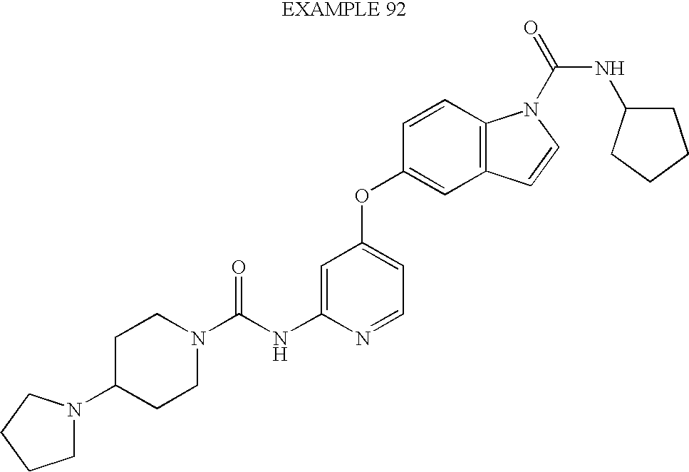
C1C(N2CCCC2)CCN(C(NC2=CC(OC3=CC4=C(C=C3)N(C(NC3CCCC3)=O)C=C4)=CC=N2)=O)C1
